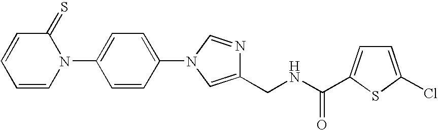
C1=CN(C2=CC=C(N3C=NC(CNC(=O)C4=CC=C(Cl)S4)=C3)C=C2)C(=S)C=C1
